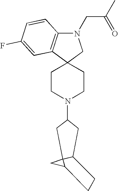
C1CN(C2CC3C4(CC4CC3)C2)CCC12CN(CC(C)=O)C1=C2C=C(F)C=C1
